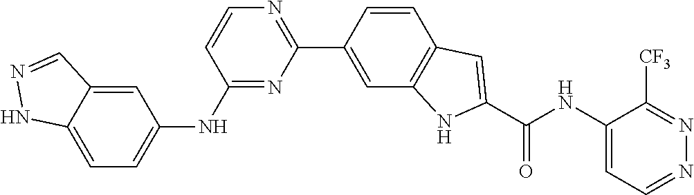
C1(NC2=CC=C3C(=C2)C=NN3)=NC(C2=CC3=C(C=C2)C=C(C(NC2=CC=NN=C2[CF3])=O)N3)=NC=C1
